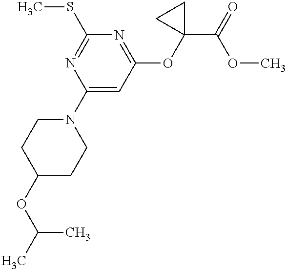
C1(N2CCC(OC(C)C)CC2)=CC(OC2(C(=O)OC)CC2)=NC(SC)=N1
